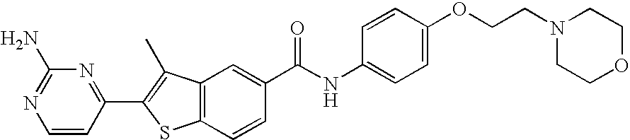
C1=CC(C2=C(C)C3=C(S2)C=CC(C(NC2=CC=C(OCCN4CCOCC4)C=C2)=O)=C3)=NC(N)=N1
